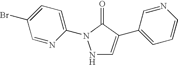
N1C=C(C2=CC=CN=C2)C(=O)N1C1=CC=C(Br)C=N1
